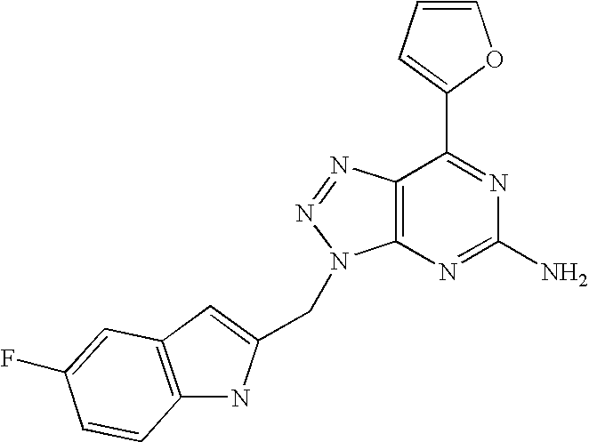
C1=CC=C(C2=NC(N)=NC3=C2N=NN3CC2=CC3=C(N2)C=CC(F)=C3)O1
